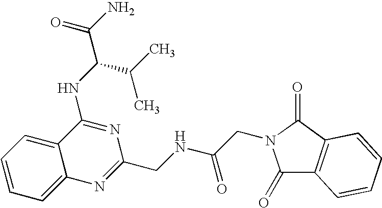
C12=CC=CC=C1C(NC(C(N)=O)C(C)C)=NC(CNC(CN1C(=O)C3=C(C1=O)C=CC=C3)=O)=N2
